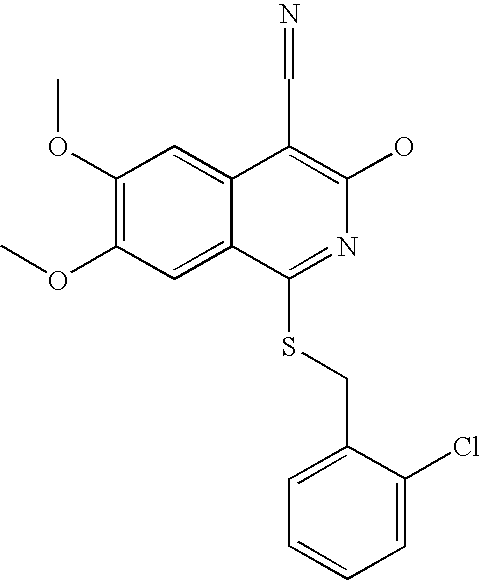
C1(OC)=C(OC)C=C2C(=C1)C(C=N)=C(O)N=C2SCC1=CC=CC=C1Cl
